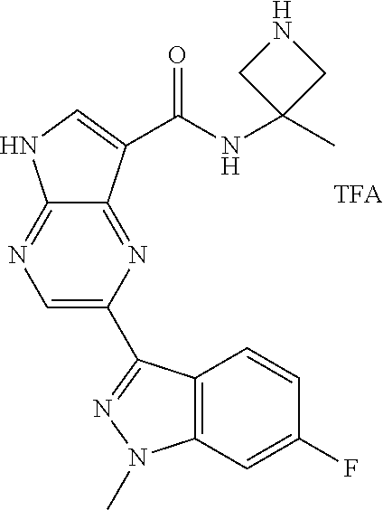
C1=C(C2=NN(C)C3=C2C=CC(F)=C3)N=C2C(=N1)NC=C2C(NC1(C)CNC1)=O
